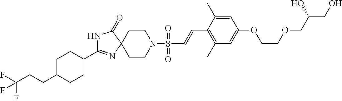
C1CN(S(C=CC2=C(C)C=C(OCCOCC(CO)O)C=C2C)(=O)=O)CCC12N=C(C1CCC(CCC(F)(F)F)CC1)NC2=O
